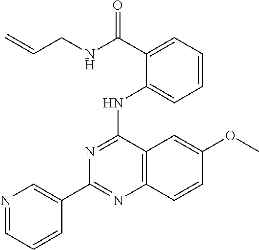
C1(C2=CN=CC=C2)=NC2=C(C(NC3=CC=CC=C3C(NCC=C)=O)=N1)C=C(OC)C=C2
